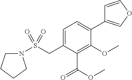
C1=C(CS(N2CCCC2)(=O)=O)C(C(OC)=O)=C(OC)C(C2=COC=C2)=C1
